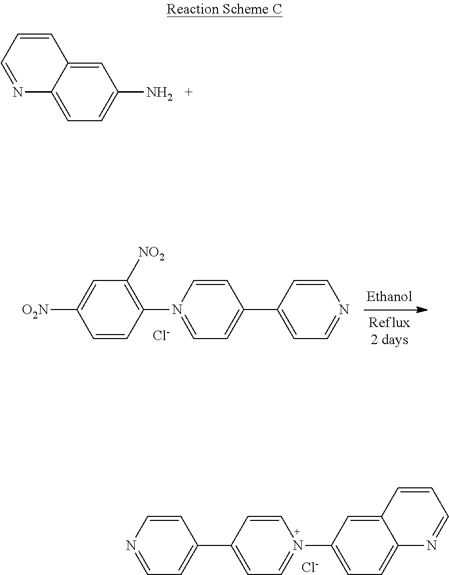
C1=CN=CC=C1C1=CC=N(C2=CC=C3C(=C2)C=CC=N3)C=C1.[Cl-].C1=CC(N2=CC=C(C3=CC=NC=C3)C=C2)=C([NO2])C=C1[O2N].[Cl-].C1=C2C(=CC=C1N)N=CC=C2
